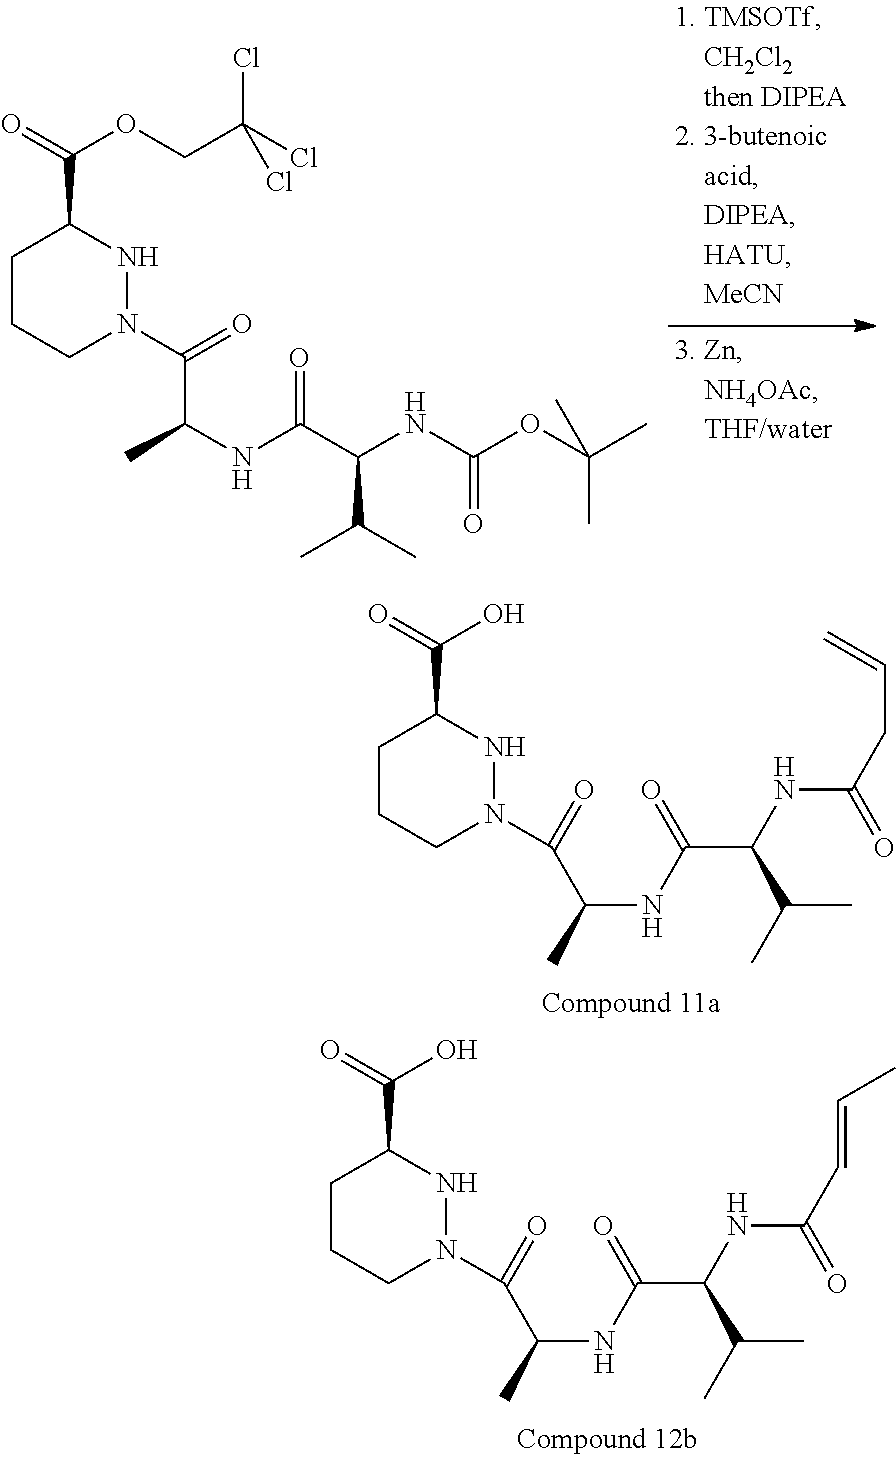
C(C1CCCN(C(=O)C(C)NC(C(NC(OC(C)(C)C)=O)C(C)C)=O)N1)(=O)OCC(Cl)(Cl)Cl.C(C1CCCN(C(=O)C(C)NC(C(NC(CC=C)=O)C(C)C)=O)N1)(=O)O.C(C1CCCN(C(=O)C(C)NC(C(NC(C=CC)=O)C(C)C)=O)N1)(=O)O
